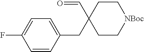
C1=C(CC2(C=O)CC[NBoc]CC2)C=CC(F)=C1
